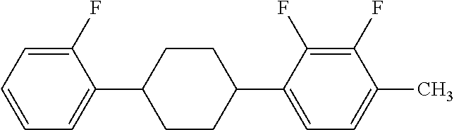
C1(F)=CC=CC=C1C1CCC(C2=CC=C(C)C(F)=C2F)CC1
